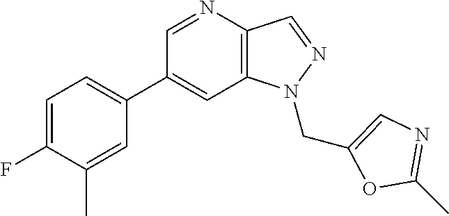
C1(C2=CC=C(F)C(C)=C2)=CC2=C(C=NN2CC2=CN=C(C)O2)N=C1
